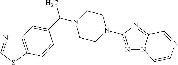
N1=CSC2=C1C=C(C(N1CCN(C3=NN4C(=N3)C=NC=C4)CC1)C)C=C2
